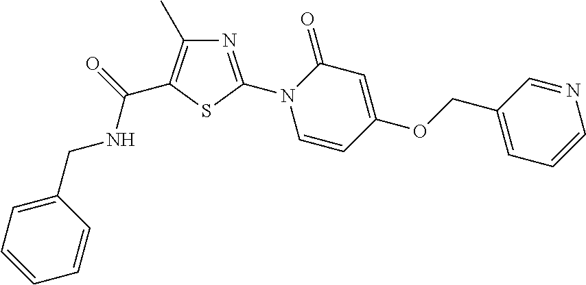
O=C(NCC1=CC=CC=C1)C1=C(C)N=C(N2C=CC(OCC3=CC=CN=C3)=CC2=O)S1
